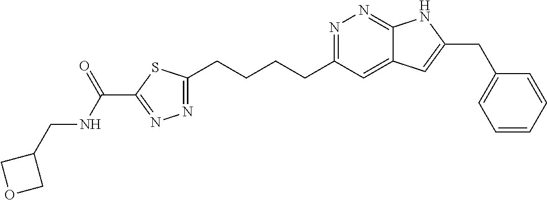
N1=C(CCCCC2=NN=C(C(NCC3COC3)=O)S2)C=C2C(=N1)NC(CC1=CC=CC=C1)=C2
